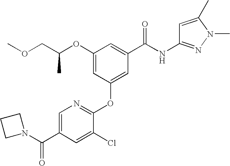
COCC(OC1=CC(OC2=NC=C(C(N3CCC3)=O)C=C2Cl)=CC(C(=O)NC2=NN(C)C(C)=C2)=C1)C
